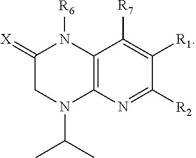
C12=C(N=C([R2])C([R1])=C1[R7])N(C(C)C)CC(=[X])N2[R6]
